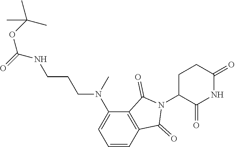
C1C(N2C(=O)C3=C(C2=O)C=CC=C3N(C)CCCNC(OC(C)(C)C)=O)C(=O)NC(=O)C1
